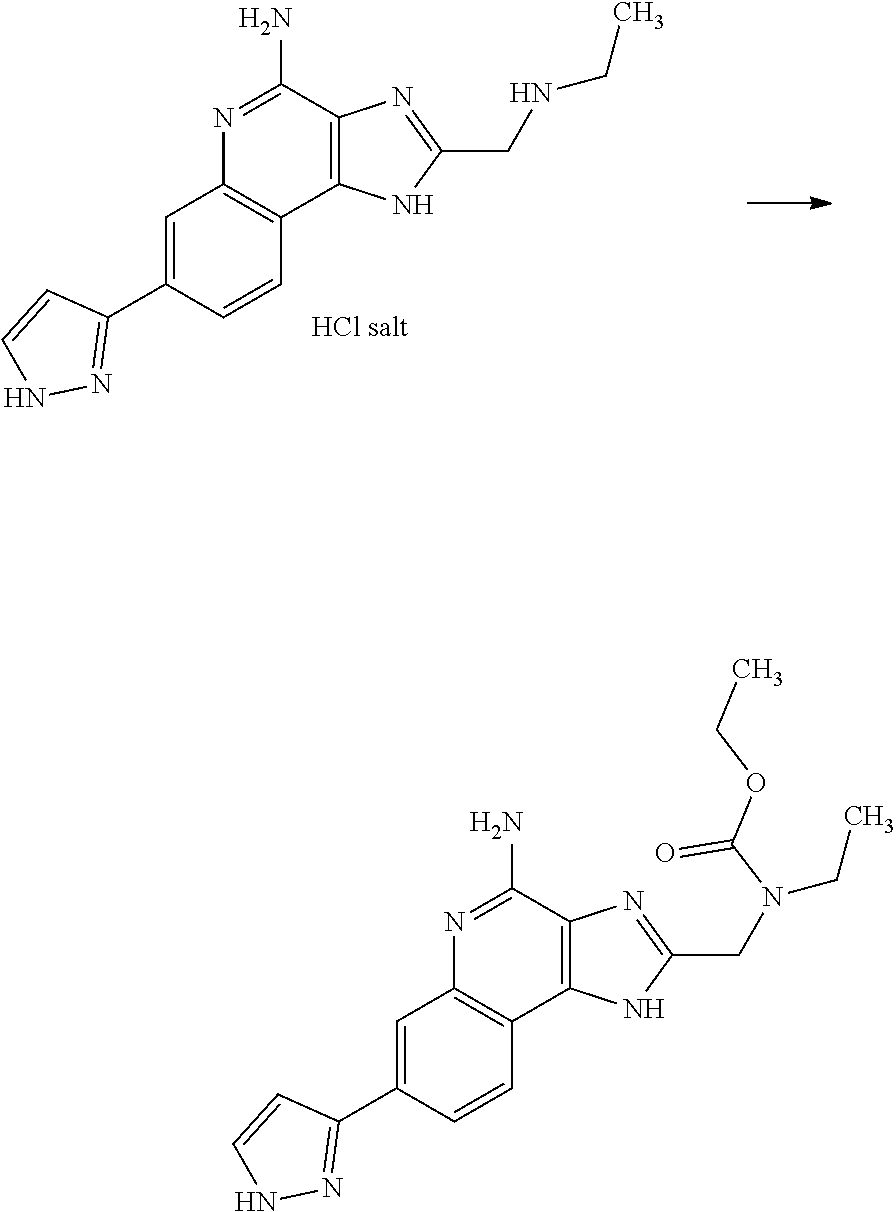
C1=C(C2=NNC=C2)C=CC2=C1N=C(N)C1=C2NC(CN(CC)C(OCC)=O)=N1.C1=C(C2=NNC=C2)C=CC2=C1N=C(N)C1=C2NC(CNCC)=N1
